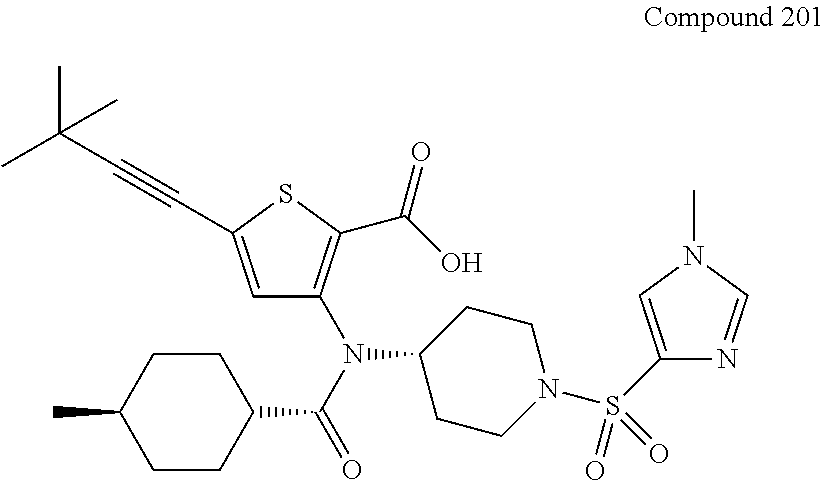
C1CC(C(N(C2=C(C(O)=O)SC(C#CC(C)(C)C)=C2)C2CCN(S(=O)(=O)C3=CN(C)C=N3)CC2)=O)CCC1C
